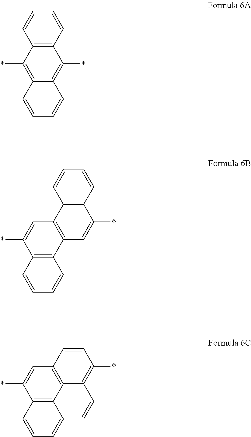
C1=CC2=C(C=C1)C(*)=C1C(=C2*)C=CC=C1.C1=C(*)C2=C(C3=C1C1=C(C(*)=C3)C=CC=C1)C=CC=C2.C1=C(*)C2=C3C4=C1C=CC(*)=C4C=CC3=CC=C2
